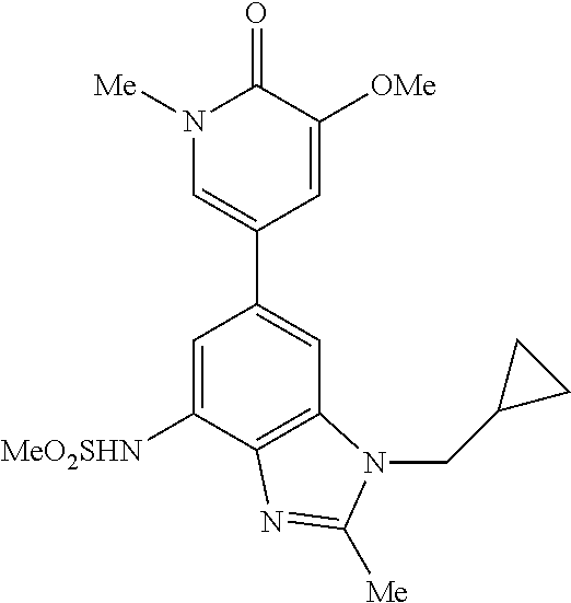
C1=C([MeO2SHN])C2=C(C=C1C1=CN([Me])C(=O)C([OMe])=C1)N(CC1CC1)C([Me])=N2
